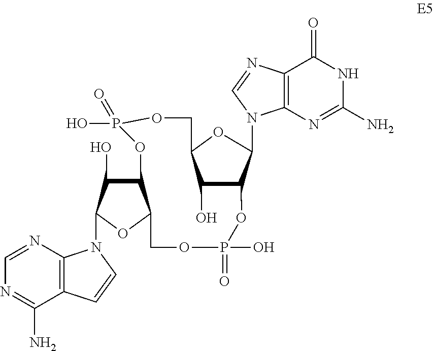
C12=C(N=CN=C1N)N(C1C(O)C3C(O1)COP(=O)(O)OC1C(O)C(COP(O)(=O)O3)OC1N1C3=C(C(=O)NC(N)=N3)N=C1)C=C2
